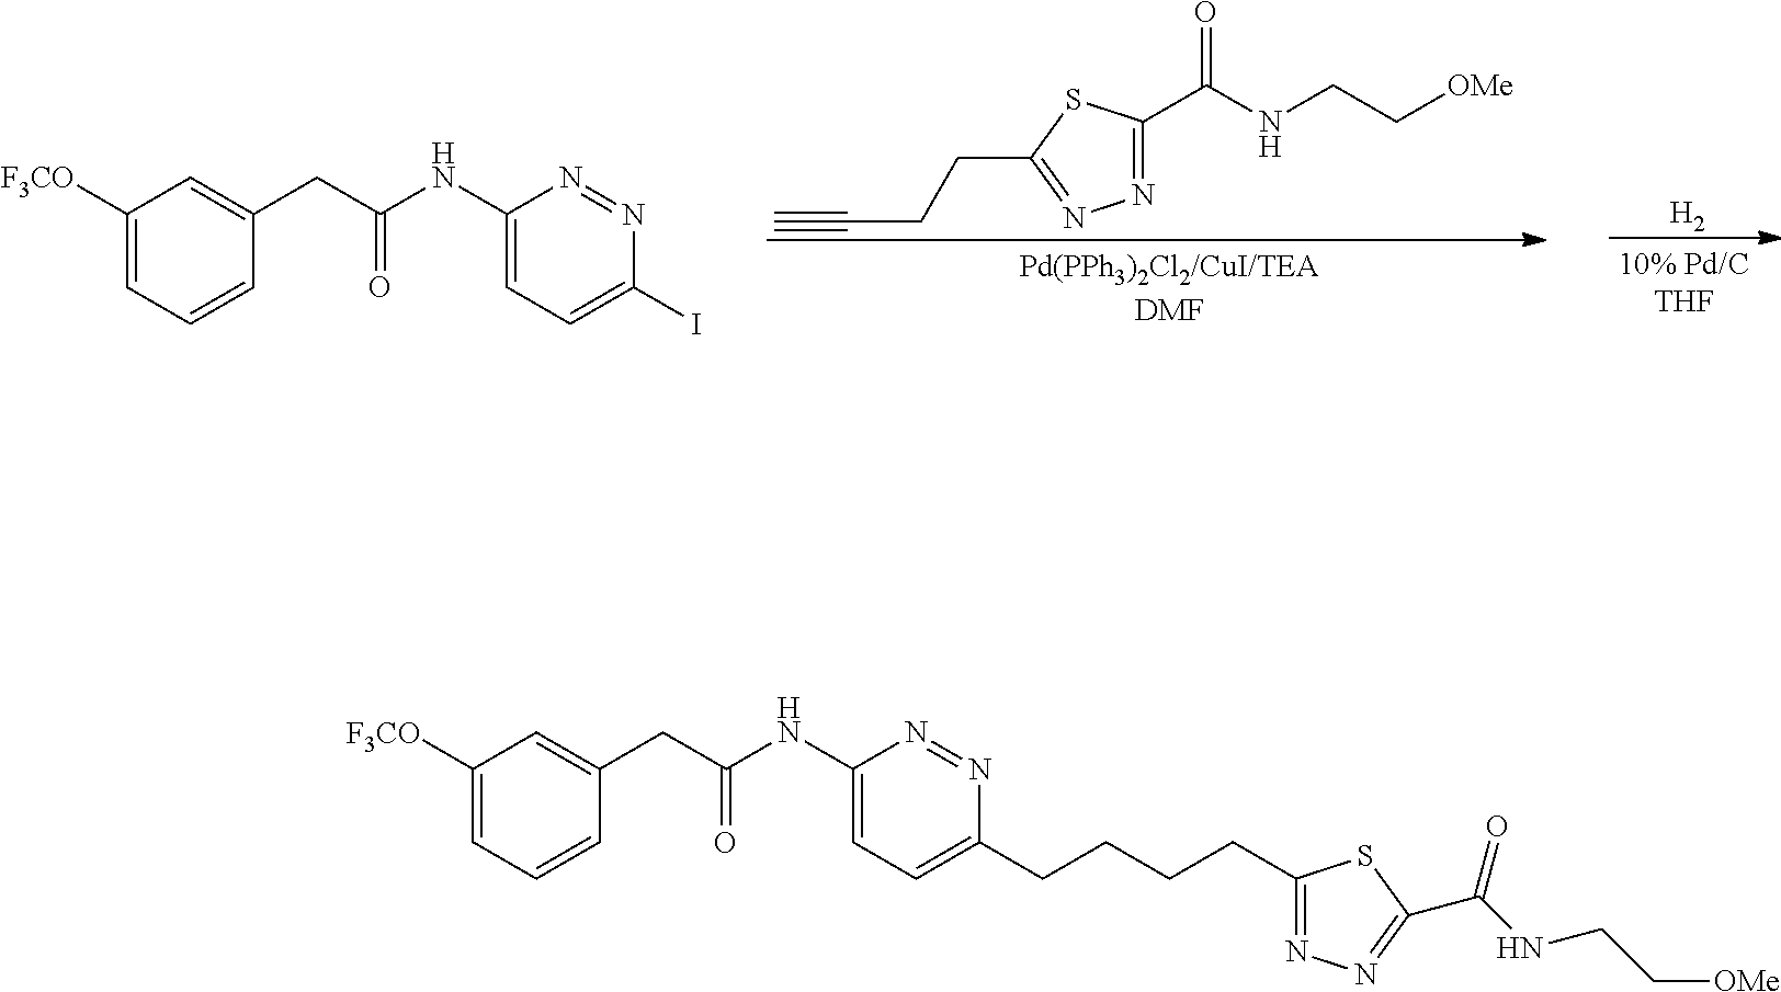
C1([F3CO])=CC=CC(CC(NC2=CC=C(CCCCC3=NN=C(C(NCC[OMe])=O)S3)N=N2)=O)=C1.C1([F3CO])=CC=CC(CC(NC2=CC=C(I)N=N2)=O)=C1.N1=C(C(=O)NCC[OMe])SC(CCC#C)=N1.[H2]
